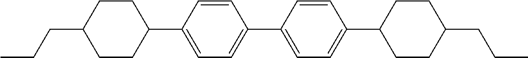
C1CC(C2=CC=C(C3=CC=C(C4CCC(CCC)CC4)C=C3)C=C2)CCC1CCC
